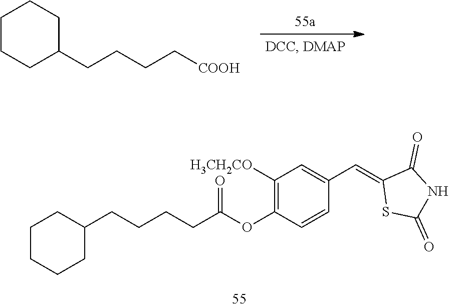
C(C(OC1=C([H3CH2CO])C=C(C=C2SC(=O)NC2=O)C=C1)=O)CCCC1CCCCC1.C1CCC(CCCC[COOH])CC1
